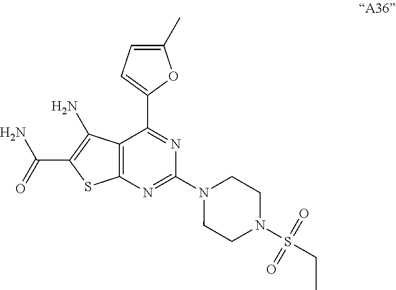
C12=C(N=C(N3CCN(S(=O)(=O)CC)CC3)N=C1C1=CC=C(C)O1)SC(C(=O)N)=C2N
